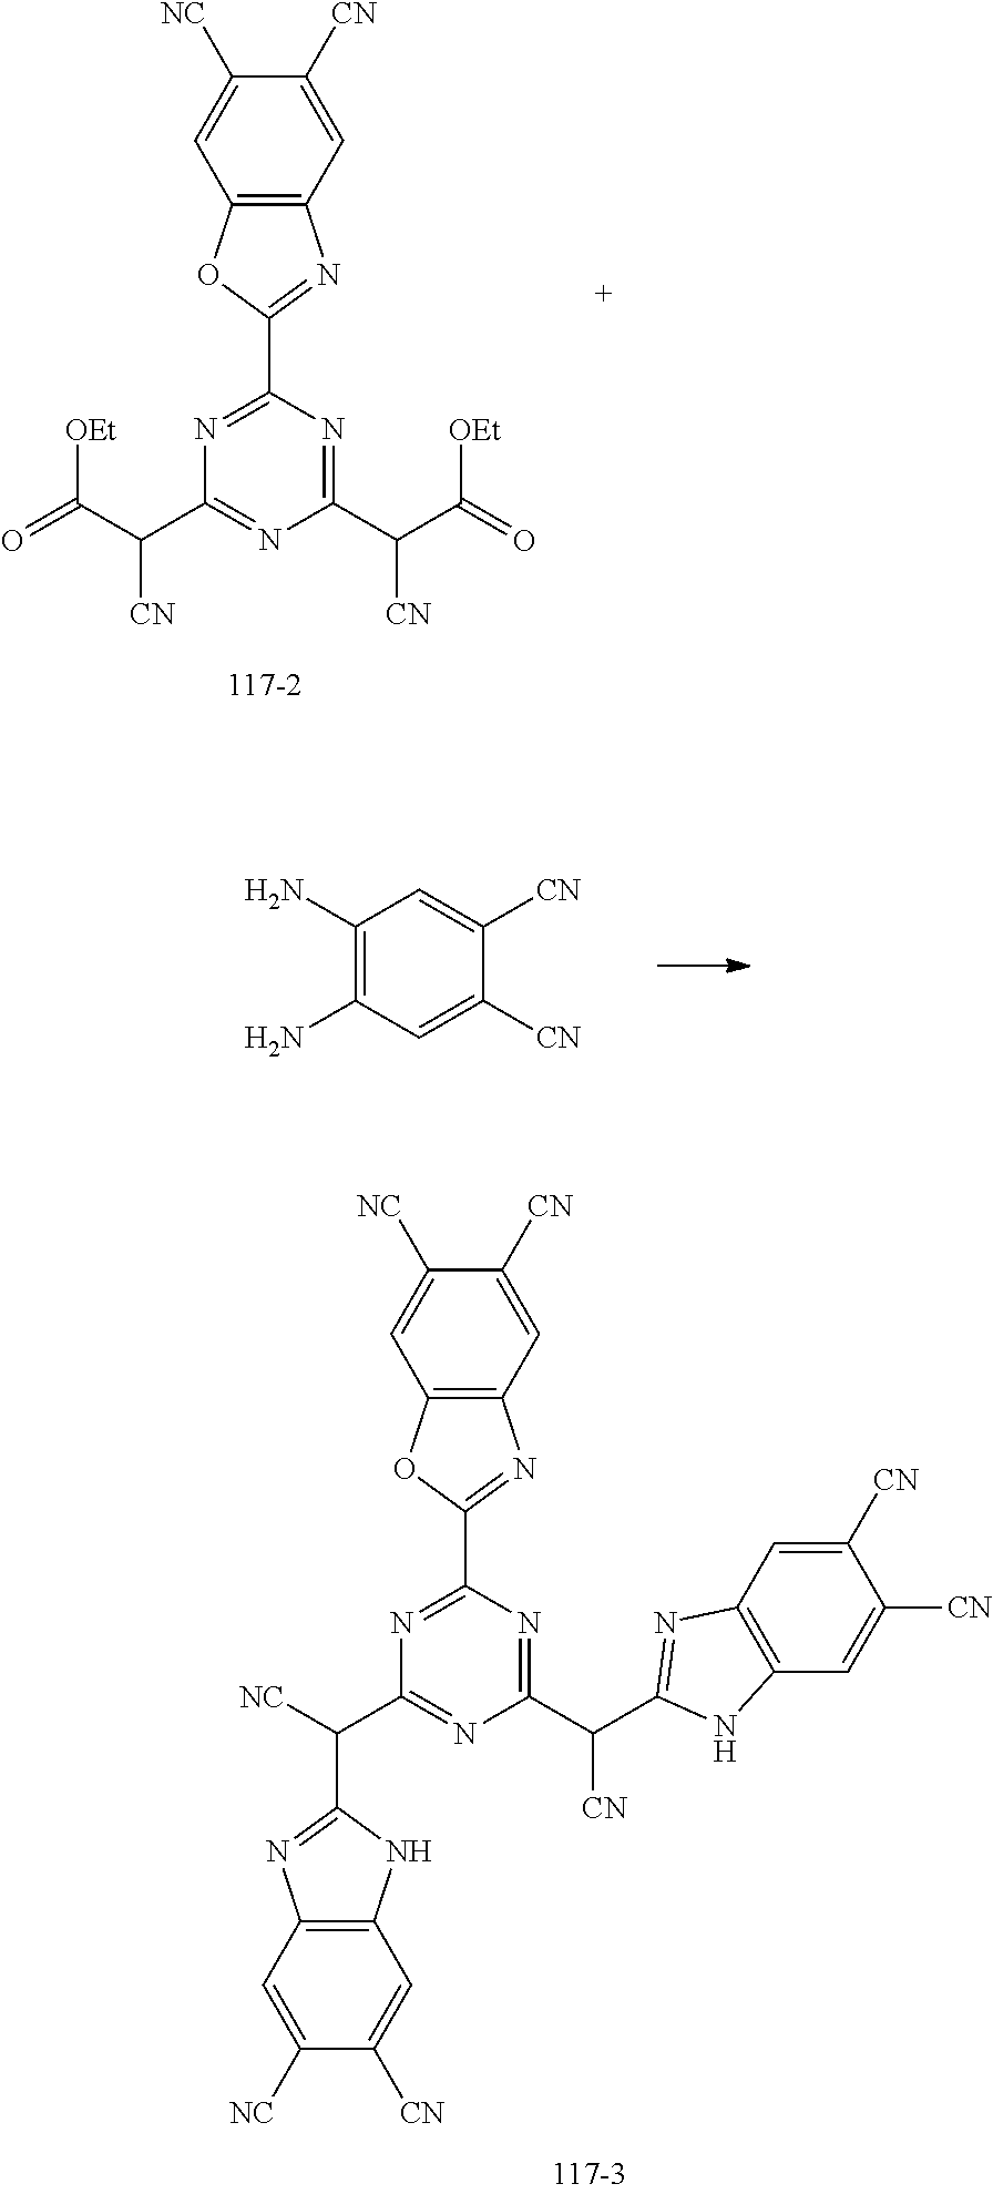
N1=C(C(C2=NC3=C(N2)C=C([CN])C([CN])=C3)[CN])N=C(C([NC])C2=NC3=C(N2)C=C([CN])C([NC])=C3)N=C1C1=NC2=C(O1)C=C([NC])C([CN])=C2.N1=C(C(C(=O)[OEt])[CN])N=C(C(C(=O)[OEt])[CN])N=C1C1=NC2=C(O1)C=C([NC])C([CN])=C2.C1(N)=C(N)C=C([CN])C([CN])=C1
